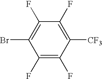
C1(F)=C(F)C([CF3])=C(F)C(F)=C1Br
